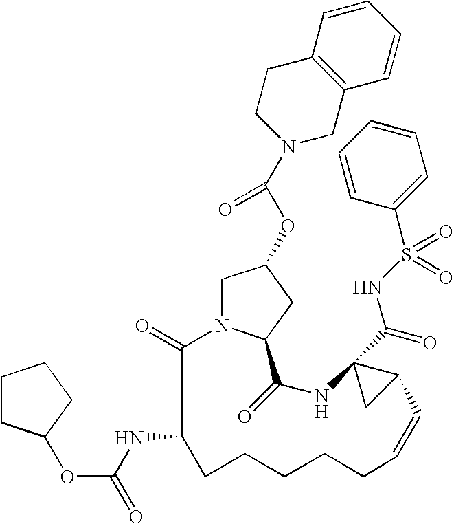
C1=CC2=C(C=C1)CN(C(OC1CN3C(=O)C(NC(=O)OC4CCCC4)CCCCCC=CC4C(C(NS(C5=CC=CC=C5)(=O)=O)=O)(NC(=O)C3C1)C4)=O)CC2
